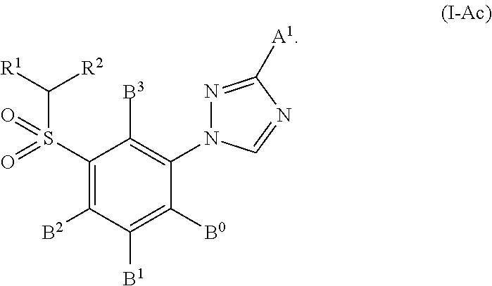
C1(S(C([R1])[R2])(=O)=O)=C([B2])C([B1])=C([B0])C(N2N=C([A1])N=C2)=C1[B3]
